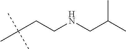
C(C(C)(C)C)CNCC(C)C
